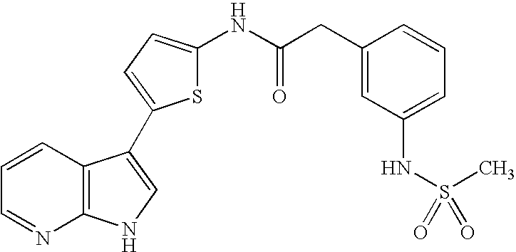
C1=CC2=C(N=C1)NC=C2C1=CC=C(NC(CC2=CC(NS(=O)(C)=O)=CC=C2)=O)S1
